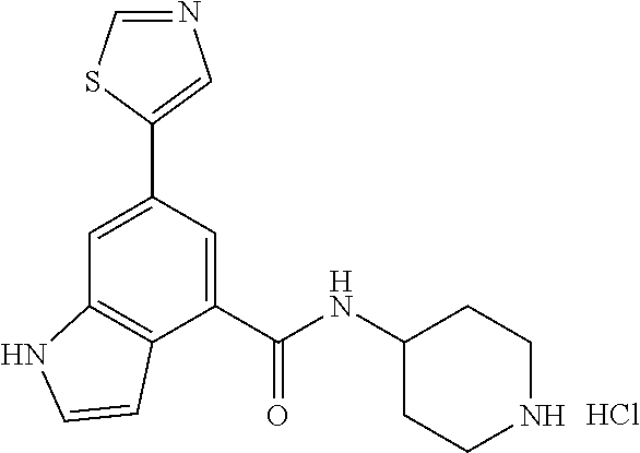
N1=CSC(C2=CC3=C(C(C(NC4CCNCC4)=O)=C2)C=CN3)=C1.Cl
